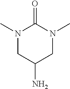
N1(C)CC(N)CN(C)C1=O
